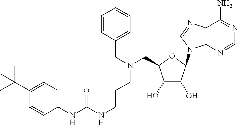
N(CCCN(CC1OC(N2C3=C(C(N)=NC=N3)N=C2)C(O)C1O)CC1=CC=CC=C1)C(NC1=CC=C(C(C)(C)C)C=C1)=O
